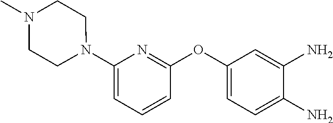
C1(N2CCN(C)CC2)=CC=CC(OC2=CC=C(N)C(N)=C2)=N1
